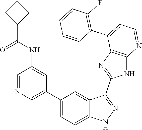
C1=NC=C(C2=CC=C3C(=C2)C(C2=NC4=C(N2)N=CC=C4C2=C(F)C=CC=C2)=NN3)C=C1NC(=O)C1CCC1
